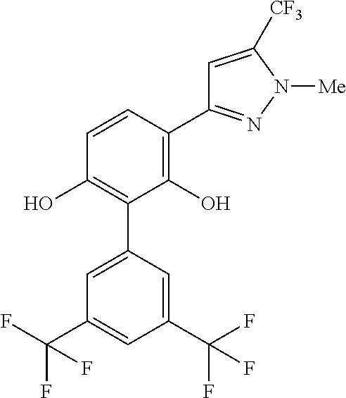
C1(O)=C(C2=CC(C(F)(F)F)=CC(C(F)(F)F)=C2)C(O)=C(C2=NN([Me])C([CF3])=C2)C=C1
